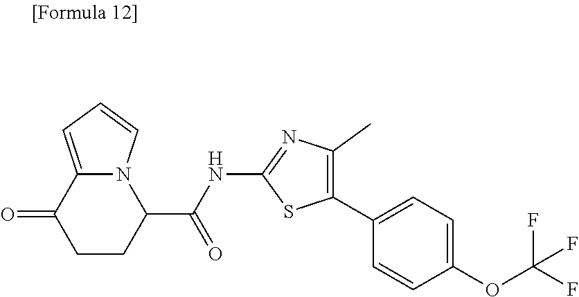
N12C(=CC=C1)C(=O)CCC2C(NC1=NC(C)=C(C2=CC=C(OC(F)(F)F)C=C2)S1)=O
